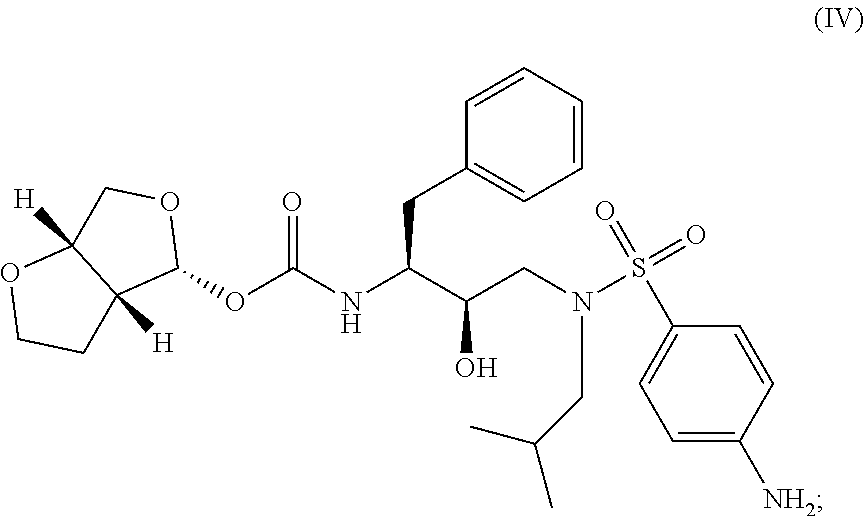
C1(OC(NC(CC2=CC=CC=C2)C(O)CN(CC(C)C)S(=O)(C2=CC=C([NH2])C=C2)=O)=O)OCC2([H])C1([H])CCO2
